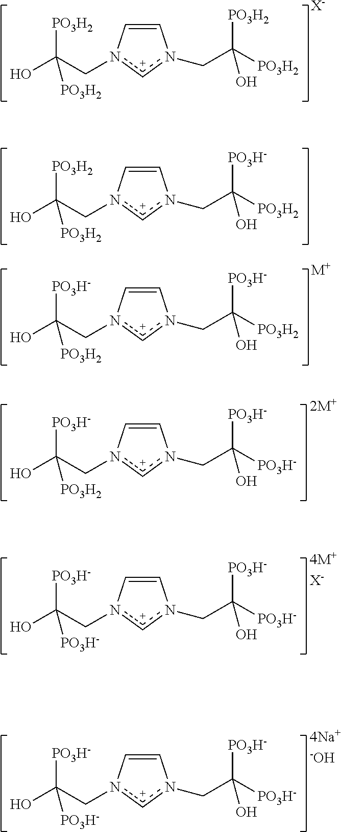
C1=Cn(CC(O)([PO3H2])[PO3H2])[c+]n1CC([PO3H2])([PO3H2])O.[X-].C1=Cn(CC(O)([PO3H2])[PO3H2])[c+]n1CC([PO3H2])([PO3H-])O.C1=Cn(CC(O)([PO3H-])[PO3H2])[c+]n1CC([PO3H2])([PO3H-])O.[M+].C1=Cn(CC(O)([PO3H-])[PO3H2])[c+]n1CC([PO3H-])([PO3H-])O.[2M+].C1=Cn(CC(O)([PO3H-])[PO3H-])[c+]n1CC([PO3H-])([PO3H-])O.[4M+X-].C1=Cn(CC(O)([PO3H-])[PO3H-])[c+]n1CC([PO3H-])([PO3H-])O.[4Na+-OH]
